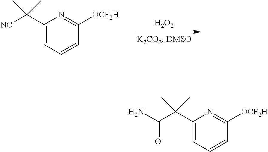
[H2O2].C1(C([NC])(C)C)=CC=CC([OCF2H])=N1.C1(C(C(N)=O)(C)C)=CC=CC([OCF2H])=N1
